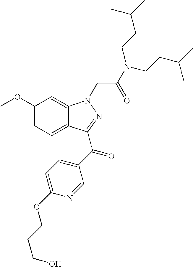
C1(OC)=CC=C2C(=C1)N(CC(N(CCC(C)C)CCC(C)C)=O)N=C2C(=O)C1=CC=C(OCCCO)N=C1
